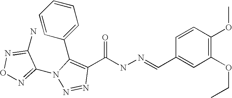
O1N=C(N2N=NC(C(NN=CC3=CC(OCC)=C(OC)C=C3)=O)=C2C2=CC=CC=C2)C(N)=N1
